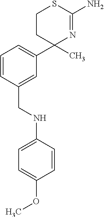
C1=C(CNC2=CC=C(OC)C=C2)C=CC=C1C1(C)N=C(N)SCC1
